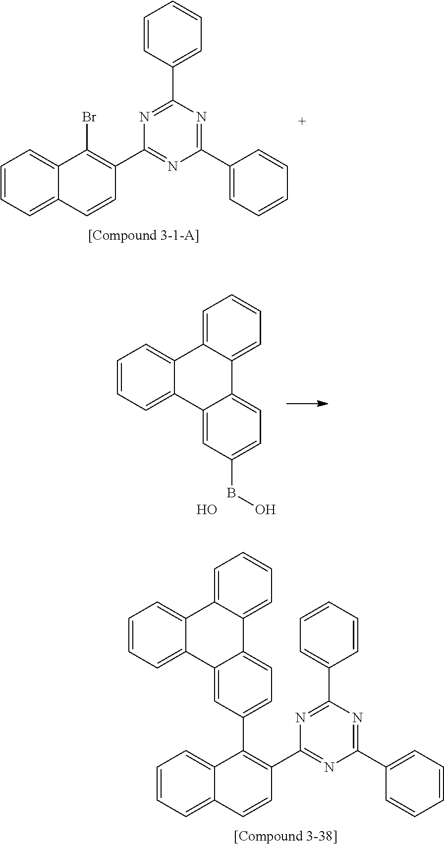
C1=CC=C2C(=C1)C(Br)=C(C1=NC(C3=CC=CC=C3)=NC(C3=CC=CC=C3)=N1)C=C2.C12=CC=CC=C1C1=CC(BO)=CC=C1C1=CC=CC=C21.O.C12=CC=CC=C1C1=CC(C3=C(C4=NC(C5=CC=CC=C5)=NC(C5=CC=CC=C5)=N4)C=CC4=CC=CC=C34)=CC=C1C1=CC=CC=C21
